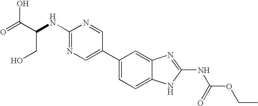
C1(C2=CN=C(NC(CO)C(=O)O)N=C2)=CC=C2C(=C1)N=C(NC(OCC)=O)N2
